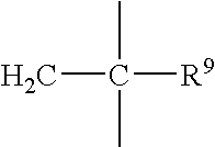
CC(C)(C)[R9]
